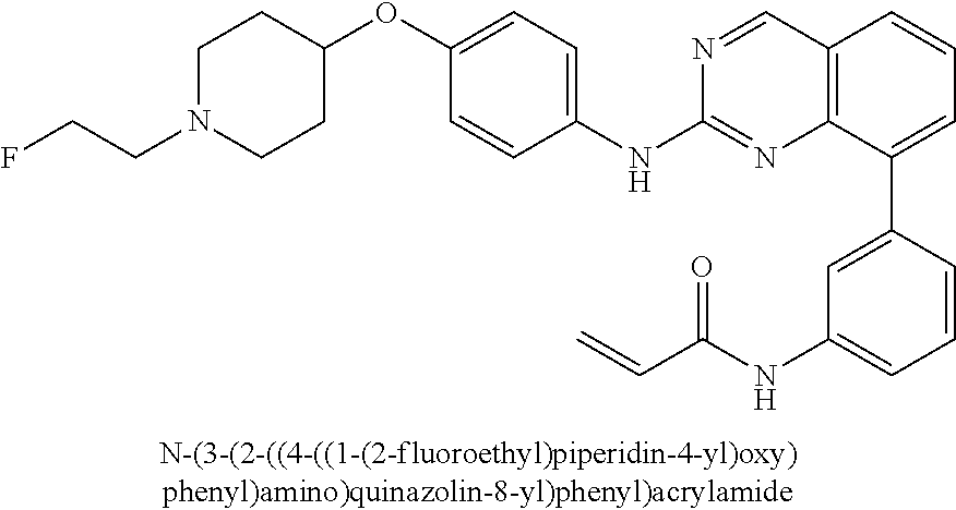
C1(OC2=CC=C(NC3=NC4=C(C=N3)C=CC=C4C3=CC(NC(C=C)=O)=CC=C3)C=C2)CCN(CCF)CC1
